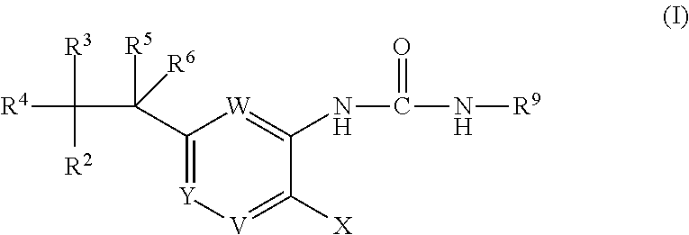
C1(C(C([R3])([R4])[R2])([R5])[R6])=[Y][V]=C([X])C(NC(N[R9])=O)=[W]1
